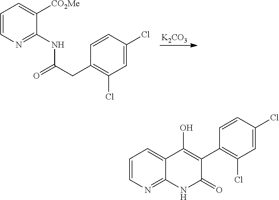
[K2CO3].C1=CC(Cl)=CC(Cl)=C1CC(=O)NC1=NC=CC=C1[CO2Me].C1=CN=C2C(=C1)C(O)=C(C1=C(Cl)C=C(Cl)C=C1)C(=O)N2
